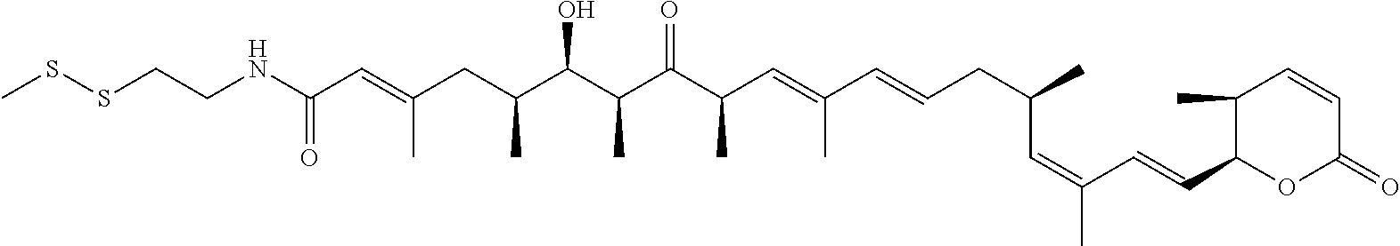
N(C(C=C(CC(C(C(C(C(C=C(C=CCC(C)C=C(C)C=CC1OC(=O)C=CC1C)C)C)=O)C)O)C)C)=O)CCSSC
